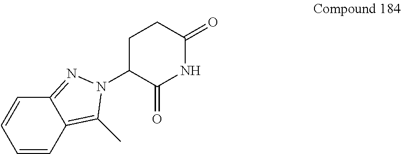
N1(C2C(=O)NC(=O)CC2)N=C2C(=C1C)C=CC=C2
